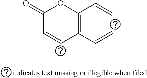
C1(=O)C=CC(C=C)=C(C=C)O1
